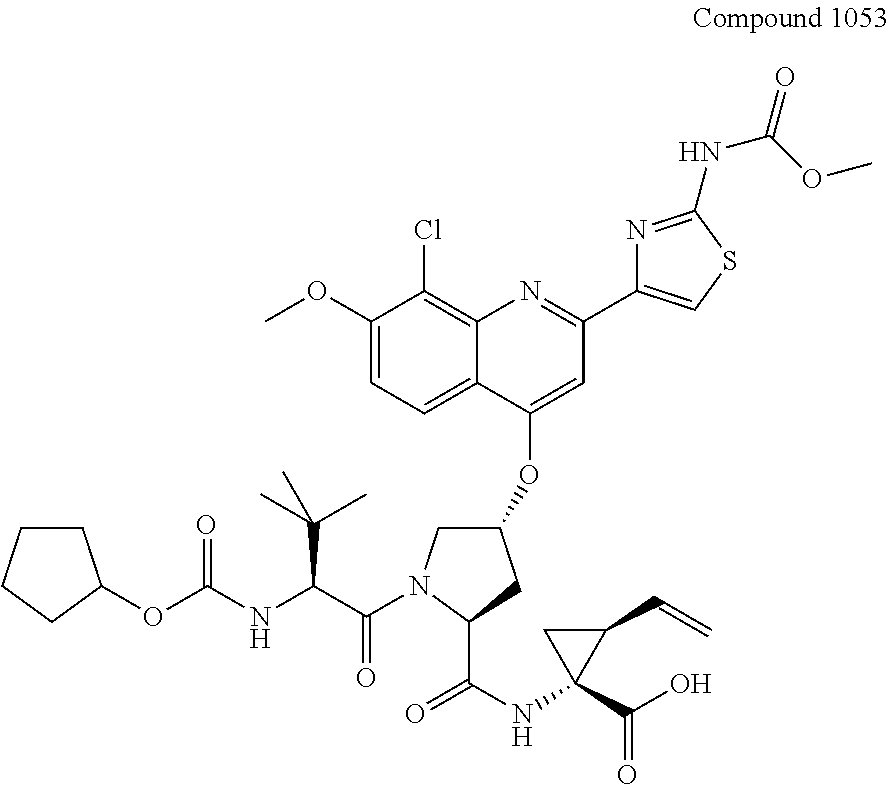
O(C(NC(C(=O)N1CC(OC2=CC(C3=CSC(NC(=O)OC)=N3)=NC3=C(Cl)C(OC)=CC=C23)CC1C(NC1(C(O)=O)C(C=C)C1)=O)C(C)(C)C)=O)C1CCCC1
